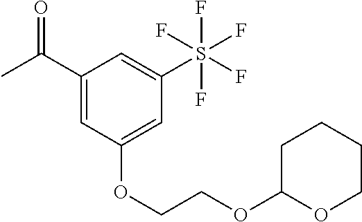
CC(C1=CC(OCCOC2OCCCC2)=CC(S(F)(F)(F)(F)F)=C1)=O
